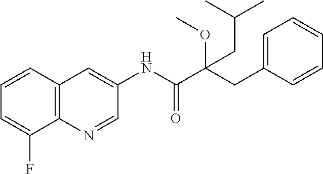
C12=C(C=CC=C1F)C=C(NC(=O)C(CC1=CC=CC=C1)(OC)CC(C)C)C=N2
